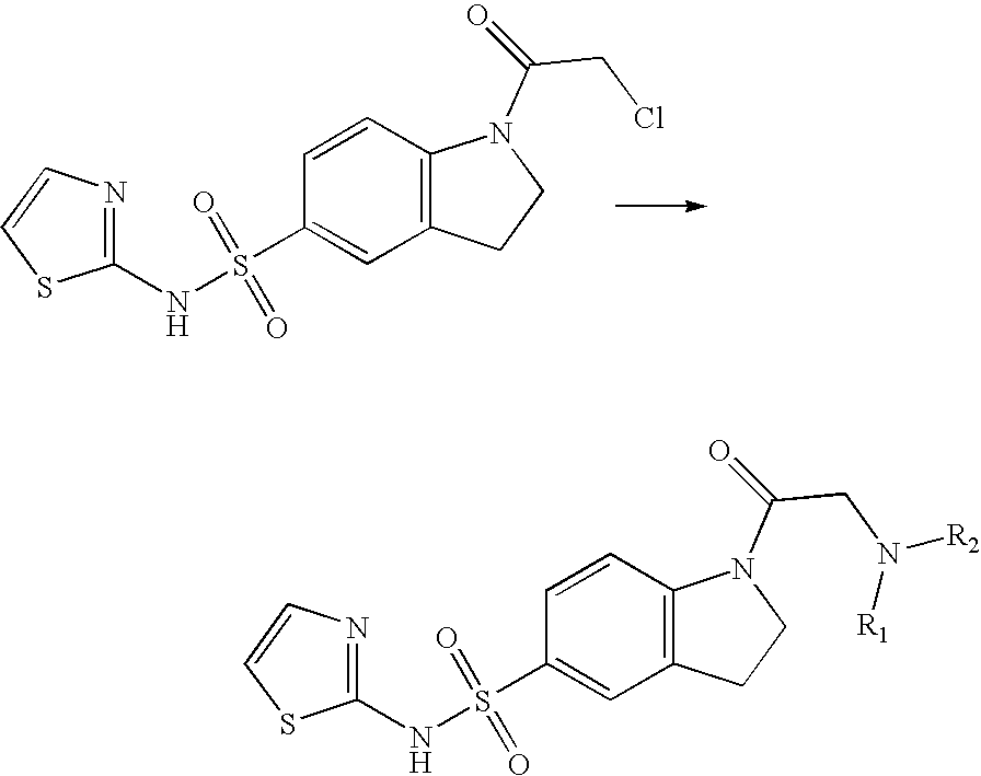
C1(NS(=O)(=O)C2=CC3=C(C=C2)N(C(CCl)=O)CC3)=NC=CS1.C1(NS(=O)(=O)C2=CC3=C(C=C2)N(C(CN([R2])[R1])=O)CC3)=NC=CS1
